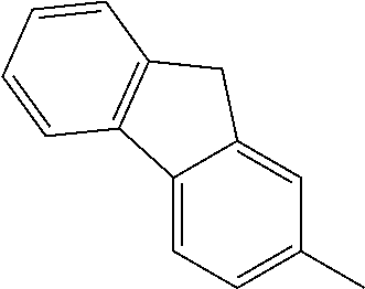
C12=CC=C(C)C=C1CC1=C2C=CC=C1
